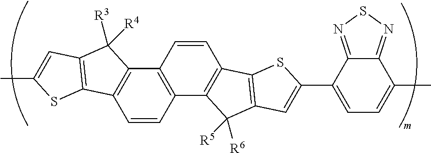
C1=CC2=C(C3=C1C1=C(C3([R3])[R4])C=C(C)S1)C=CC1=C2C([R5])([R6])C2=C1SC(C1=CC=C(C)C3=NSN=C13)=C2
